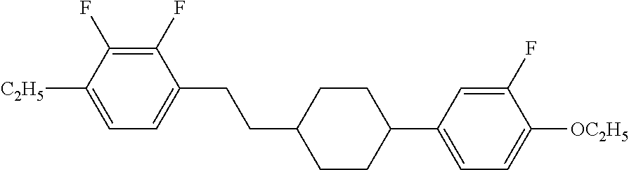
C1(F)=C(F)C([C2H5])=CC=C1CCC1CCC(C2=CC=C([OC2H5])C(F)=C2)CC1
